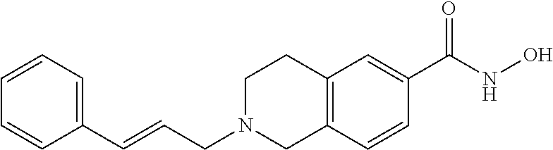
C(CN1CC2=C(CC1)C=C(C(=O)NO)C=C2)=CC1=CC=CC=C1
